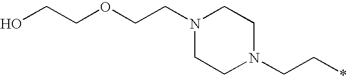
C1N(CCOCCO)CCN(CC*)C1
